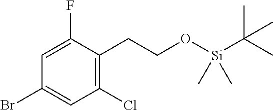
C1=C(F)C(CCO[Si](C(C)(C)C)(C)C)=C(Cl)C=C1Br
